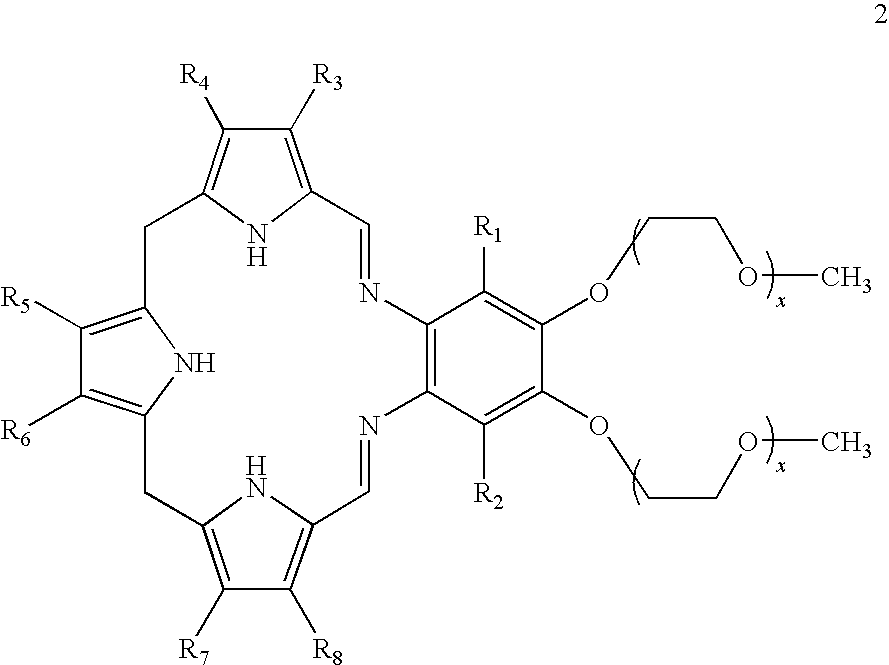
C12=C(C([R2])=C(OCCOC)C(OCCOC)=C1[R1])N=CC1=C([R8])C([R7])=C(N1)CC1=C([R6])C([R5])=C(N1)CC1=C([R4])C([R3])=C(C=N2)N1
